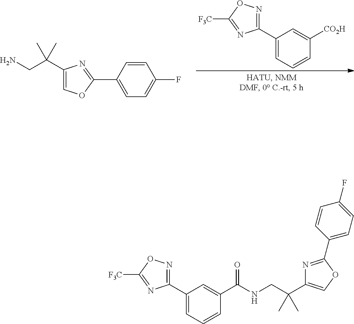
C1(C2=NOC([F3C])=N2)=CC=CC([CO2H])=C1.C1=C(C2=NC(C(CN)(C)C)=CO2)C=CC(F)=C1.C1(C2=NOC([F3C])=N2)=CC=CC(C(NCC(C2=COC(C3=CC=C(F)C=C3)=N2)(C)C)=O)=C1
